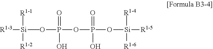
[R1-3][Si](OP(OP(O[Si]([R1-5])([R1-4])[R1-6])(=O)O)(=O)O)(C)([R1-2])[R1-1]
